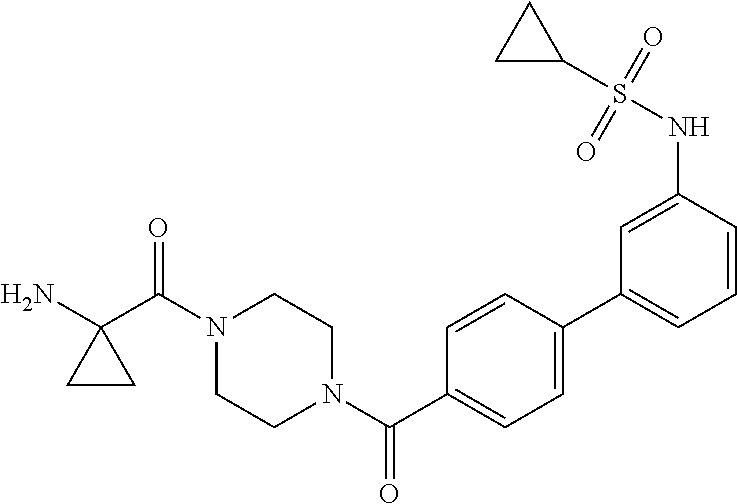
NC1(C(N2CCN(C(=O)C3=CC=C(C4=CC=CC(NS(C5CC5)(=O)=O)=C4)C=C3)CC2)=O)CC1
